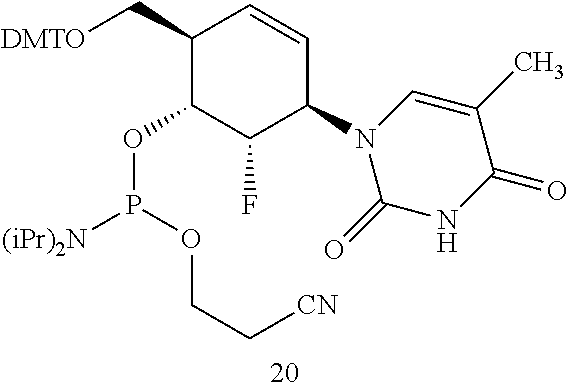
C1(C[DMTO])C(OP(OCC[CN])[(iPr)2N])C(F)C(N2C(=O)NC(=O)C(C)=C2)C=C1
